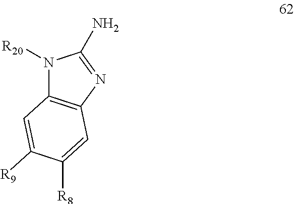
N1([R20])C2=C(N=C1N)C=C([R8])C([R9])=C2
